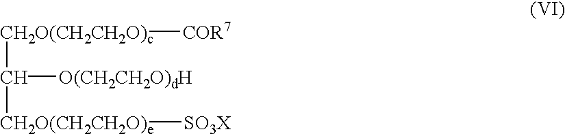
[CH2O(CH2CH2O)c](C([CH2O(CH2CH2O)e][SO3X])[O(CH2CH2O)dH])[COR7]
